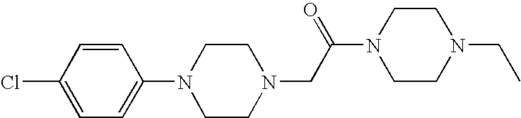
C1=CC(Cl)=CC=C1N1CCN(CC(N2CCN(CC)CC2)=O)CC1
